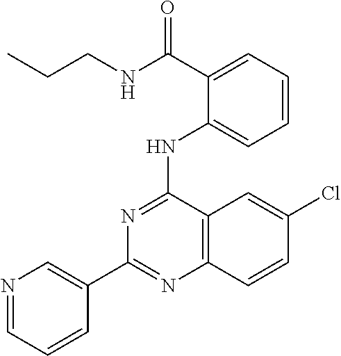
C1(C2=CN=CC=C2)=NC2=C(C(NC3=CC=CC=C3C(NCCC)=O)=N1)C=C(Cl)C=C2
